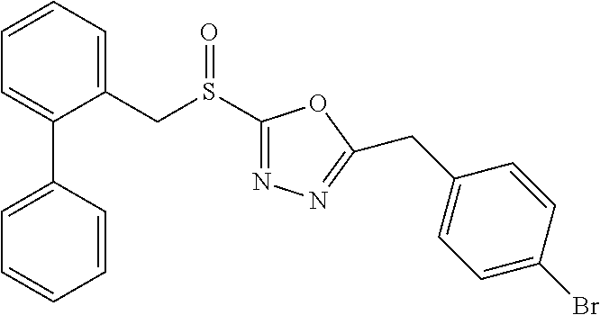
C1=CC=C(CS(C2=NN=C(CC3=CC=C(Br)C=C3)O2)=O)C(C2=CC=CC=C2)=C1
